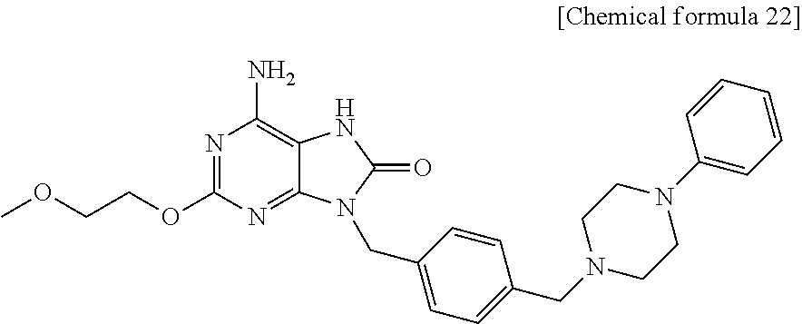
COCCOC1=NC(N)=C2C(=N1)N(CC1=CC=C(CN3CCN(C4=CC=CC=C4)CC3)C=C1)C(=O)N2
